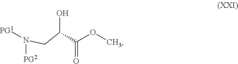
C(O)(CN([PG2])[PG1])C(OC)=O
